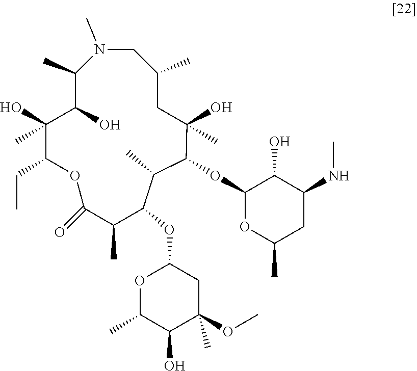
C1(C)C(O)C(O)(C)C(CC)OC(=O)C(C)C(OC2OC(C)C(O)C(OC)(C)C2)C(C)C(OC2C(O)C(NC)CC(C)O2)C(O)(C)CC(C)CN1C
